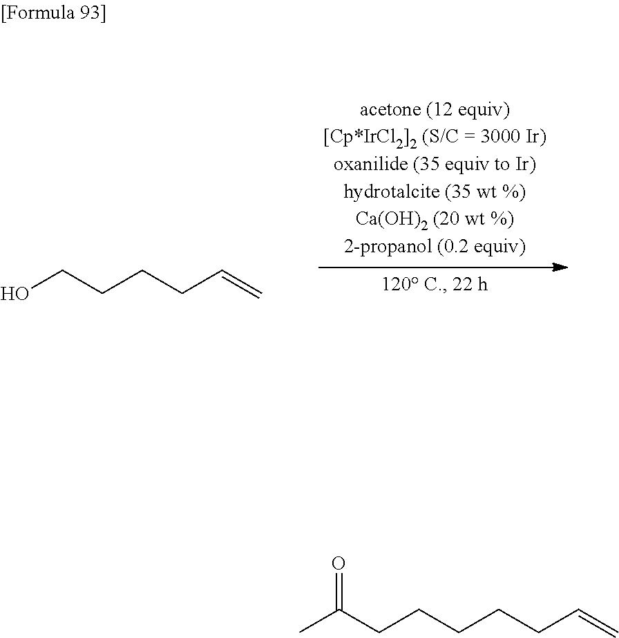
C(CCCCC=C)C(C)=O.OCCCCC=C
